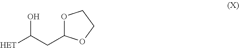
O1C(CC([HET])O)OCC1
